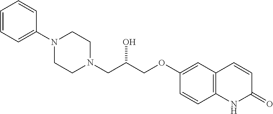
C1=CC=C(N2CCN(CC(COC3=CC4=C(C=C3)NC(=O)C=C4)O)CC2)C=C1
